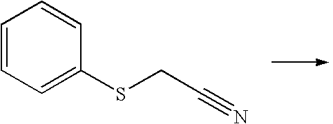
C1=CC=C(SCC#N)C=C1
